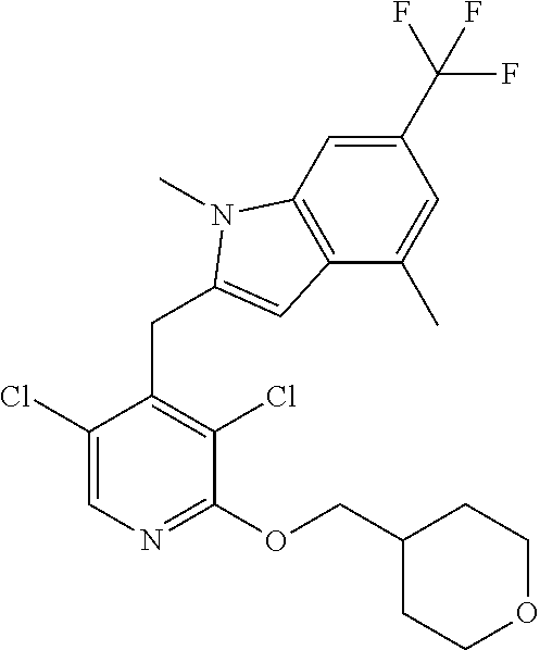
C1(Cl)=CN=C(OCC2CCOCC2)C(Cl)=C1CC1=CC2=C(C=C(C(F)(F)F)C=C2C)N1C
